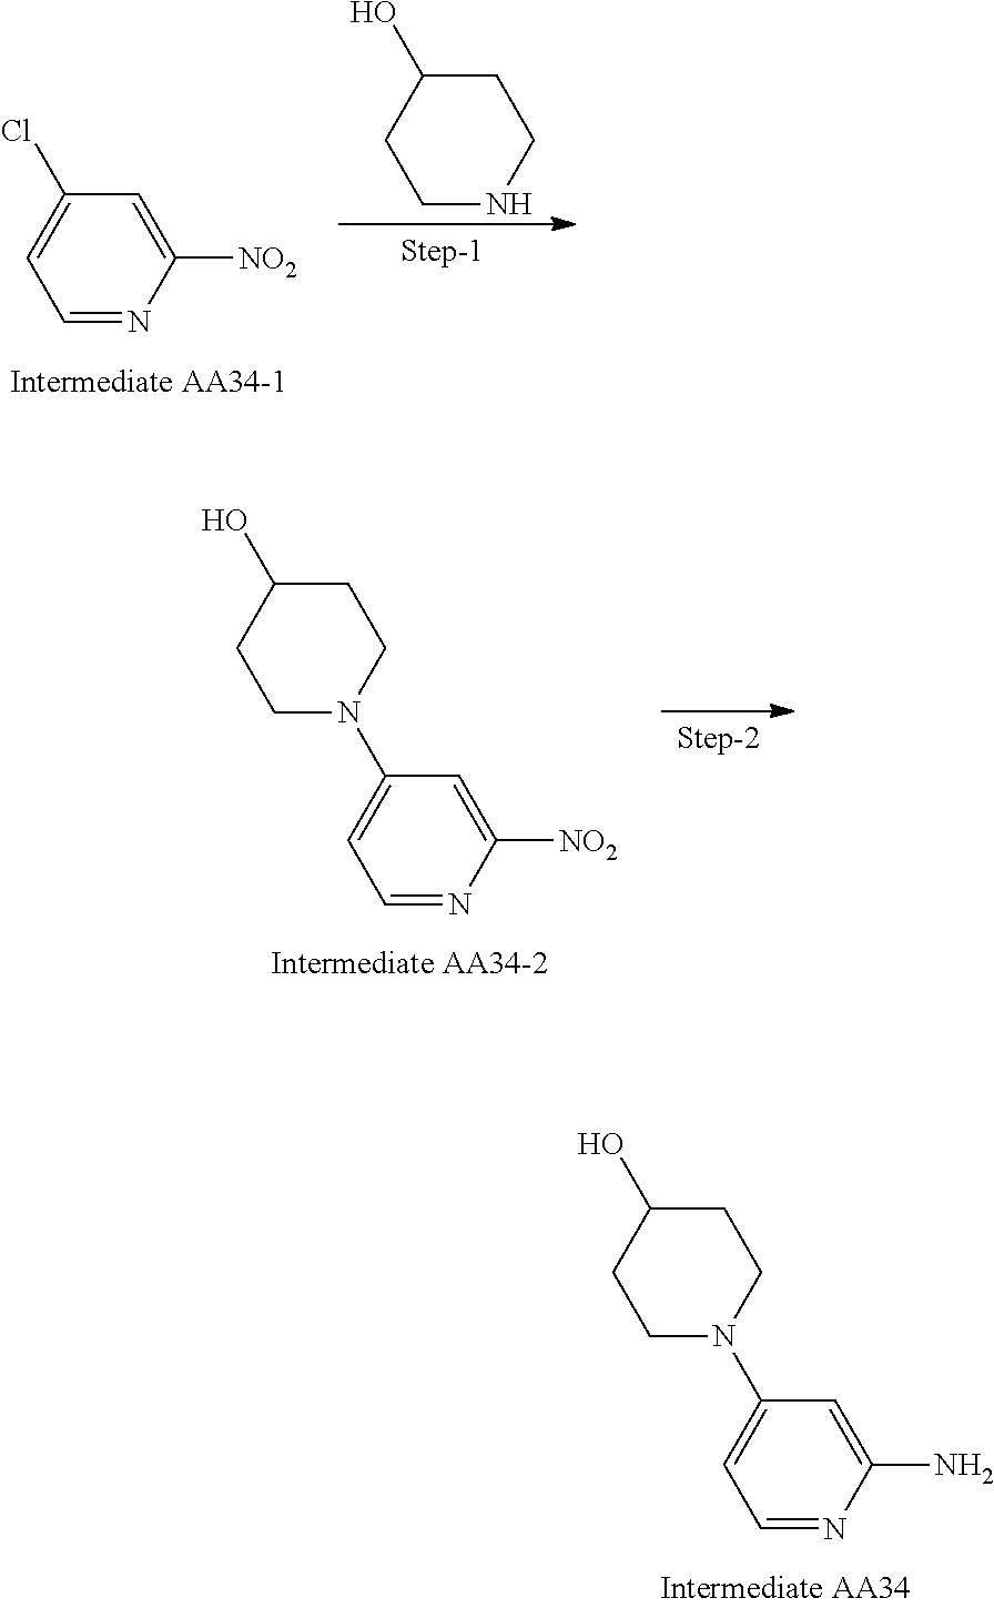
C1(N2CCC(O)CC2)=CC=NC(N)=C1.C1(Cl)=CC=NC([NO2])=C1.OC1CCNCC1.C1(N2CCC(O)CC2)=CC=NC([NO2])=C1
